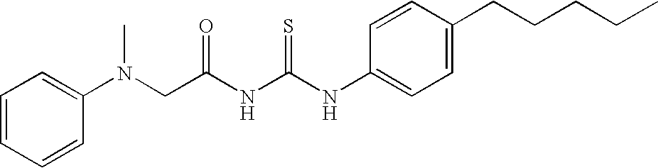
C(NC(NC1=CC=C(CCCCC)C=C1)=S)(=O)CN(C)C1=CC=CC=C1
